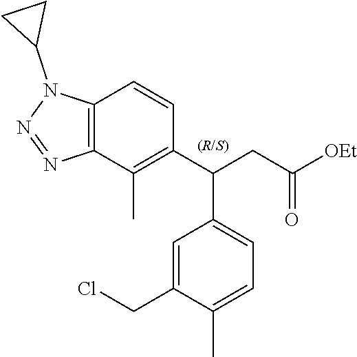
C12=C(C(C)=C(C(CC([OEt])=O)C3=CC=C(C)C(CCl)=C3)C=C1)N=NN2C1CC1
